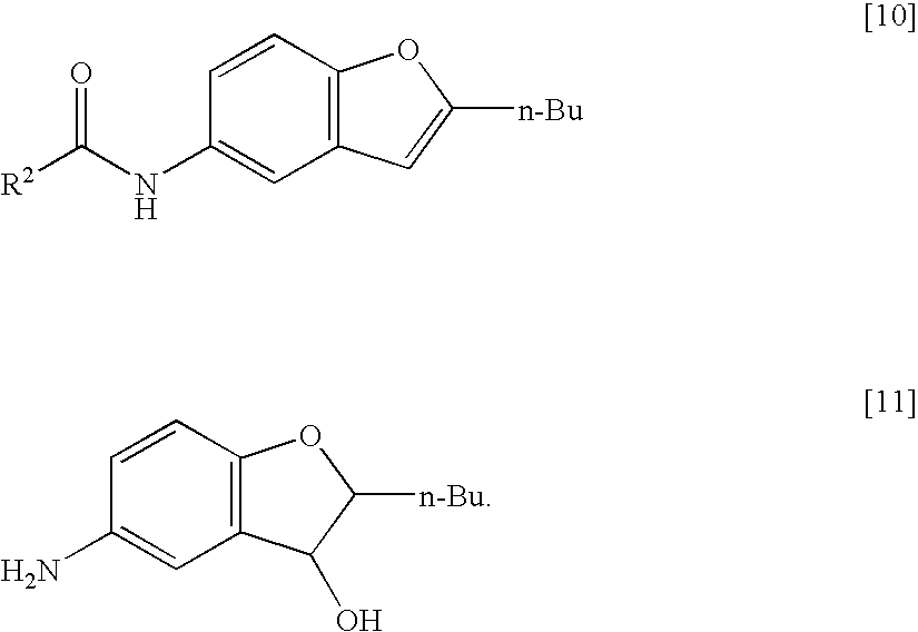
[R2]C(NC1=CC2=C(C=C1)OC([n-Bu])=C2)=O.NC1=CC2=C(C=C1)OC([n-Bu])C2O
